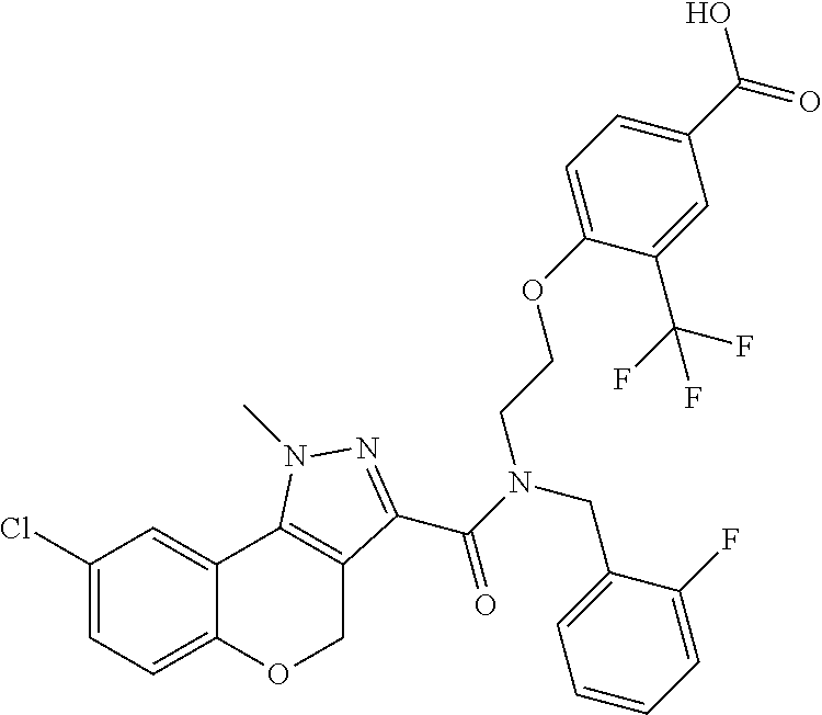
C1(Cl)=CC=C2C(=C1)C1=C(CO2)C(C(N(CC2=CC=CC=C2F)CCOC2=CC=C(C(=O)O)C=C2C(F)(F)F)=O)=NN1C
